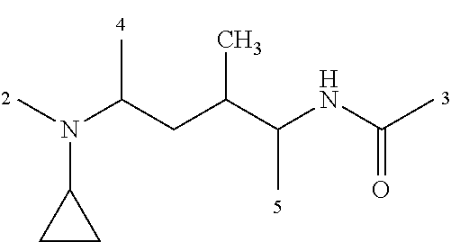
CN(C(CC(C(NC(C)=O)C)C)C)C1CC1
